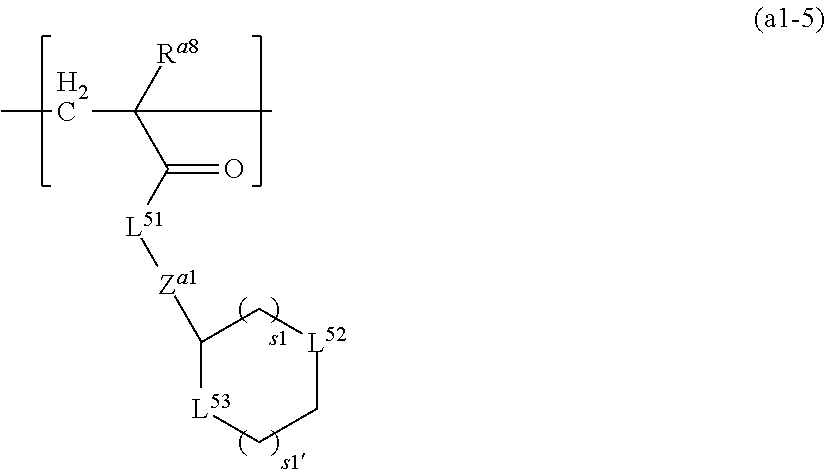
C1([Za1][L51]C(C([Ra8])(CC)C)=O)[L53]CC[L52]C1
